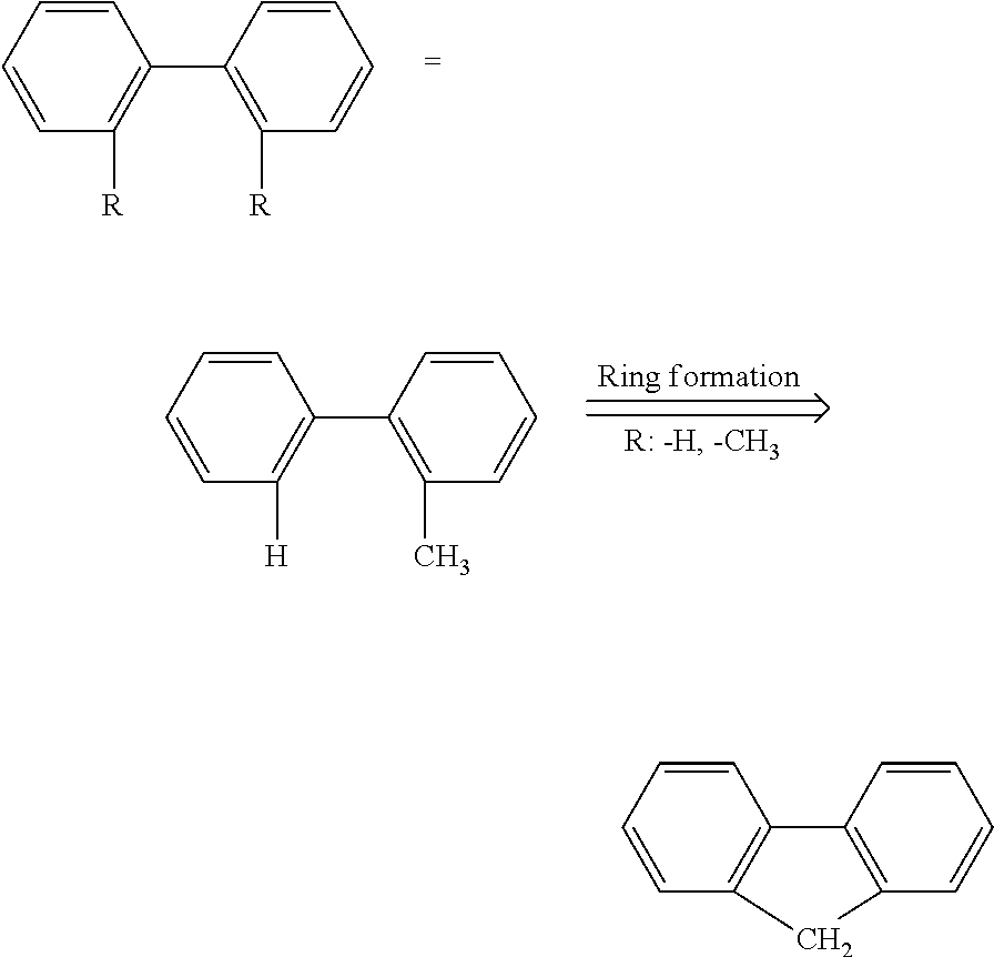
C1=CC(C2=C([R])C=CC=C2)=C([R])C=C1.C1=CC(C2=C([H])C=CC=C2)=C(C)C=C1.C1=CC=CC2=C1C1=C(C=CC=C1)C2
